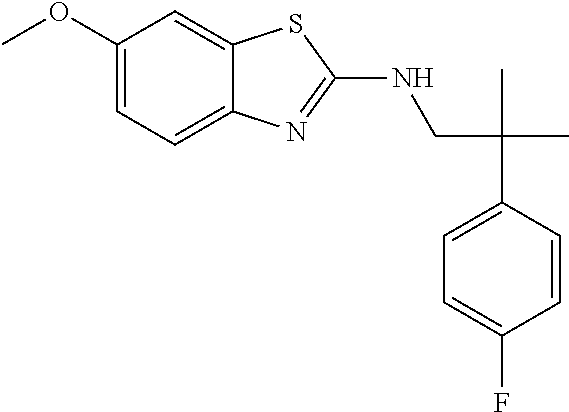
C(CNC1=NC2=CC=C(OC)C=C2S1)(C1=CC=C(F)C=C1)(C)C
